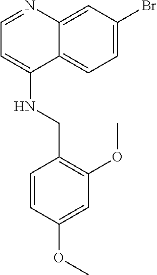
C1=NC2=CC(Br)=CC=C2C(NCC2=C(OC)C=C(OC)C=C2)=C1
